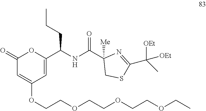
C1(=O)C=C(OCCOCCOCCOCC)C=C(C(NC(C2([Me])CSC(C([OEt])(C)[OEt])=N2)=O)CCC)O1
